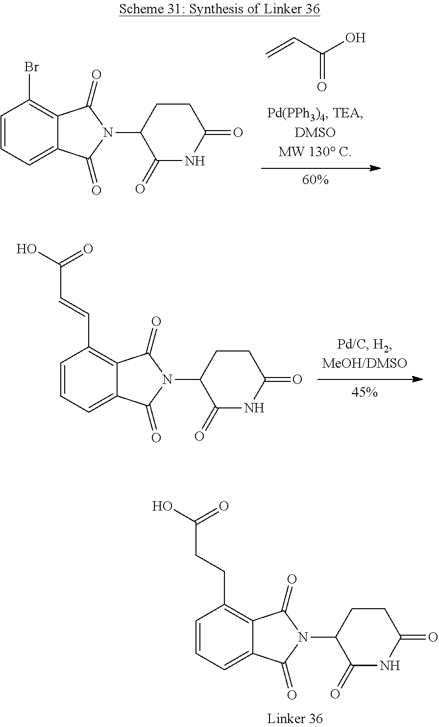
C(=O)(O)C=C.C1(Br)=C2C(=O)N(C3C(=O)NC(=O)CC3)C(=O)C2=CC=C1.C1(C=CC(=O)O)=C2C(=O)N(C3C(=O)NC(=O)CC3)C(=O)C2=CC=C1.C1(CCC(=O)O)=C2C(=O)N(C3C(=O)NC(=O)CC3)C(=O)C2=CC=C1
